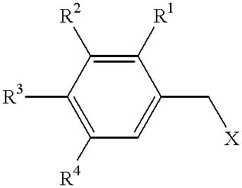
C1([R1])=C([R2])C([R3])=C([R4])C=C1C[X]
